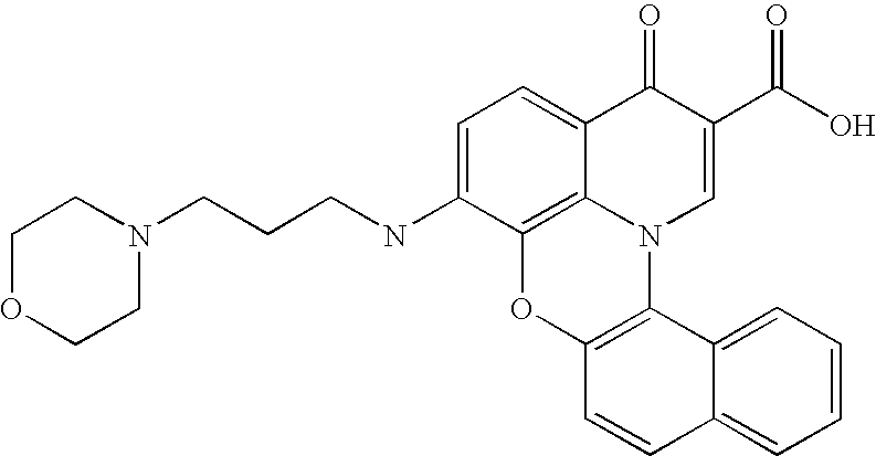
C12=C3C(=CC=C1NCCCN1CCOCC1)C(=O)C(C(O)=O)=CN3C1=C(O2)C=CC2=CC=CC=C12
